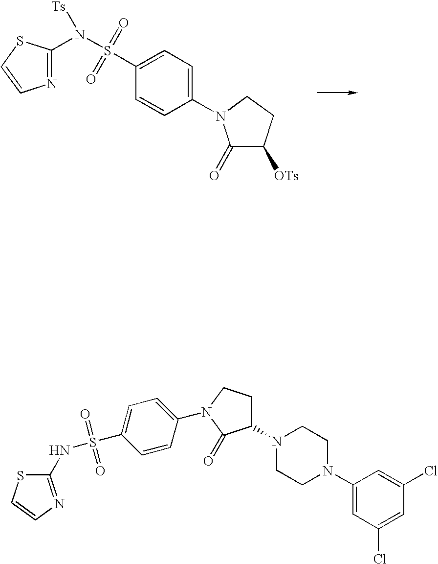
O=S(C1=CC=C(N2C(=O)C([OTs])CC2)C=C1)(N(C1=NC=CS1)[Ts])=O.C1(NS(C2=CC=C(N3CCC(N4CCN(C5=CC(Cl)=CC(Cl)=C5)CC4)C3=O)C=C2)(=O)=O)=NC=CS1
